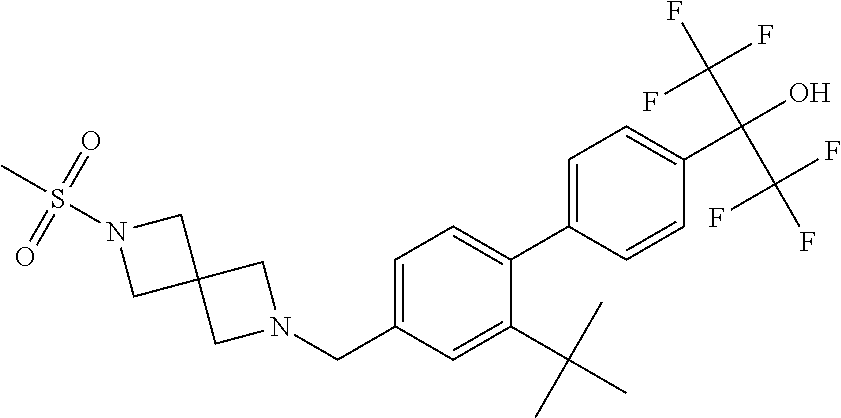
N1(CC2=CC=C(C3=CC=C(C(O)(C(F)(F)F)C(F)(F)F)C=C3)C(C(C)(C)C)=C2)CC2(C1)CN(S(C)(=O)=O)C2
